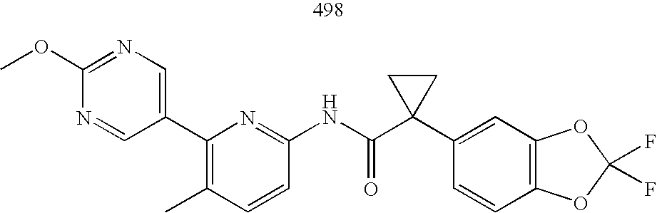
C1=CC(NC(C2(C3=CC4=C(C=C3)OC(F)(F)O4)CC2)=O)=NC(C2=CN=C(OC)N=C2)=C1C
